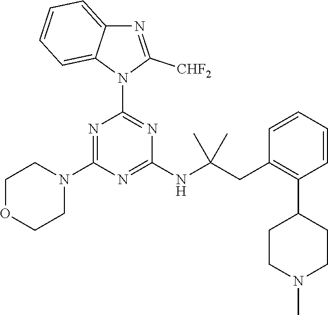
CN1CCC(C2=C(CC(NC3=NC(N4CCOCC4)=NC(N4C5=CC=CC=C5N=C4[CHF2])=N3)(C)C)C=CC=C2)CC1
